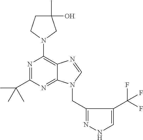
N1=C(C(C)(C)C)N=C2C(=C1N1CC(C)(O)CC1)N=CN2CC1=NNC=C1C(F)(F)F
